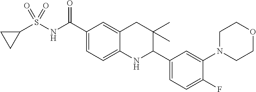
C1(C(NS(C2CC2)(=O)=O)=O)=CC=C2C(=C1)CC(C)(C)C(C1=CC=C(F)C(N3CCOCC3)=C1)N2
